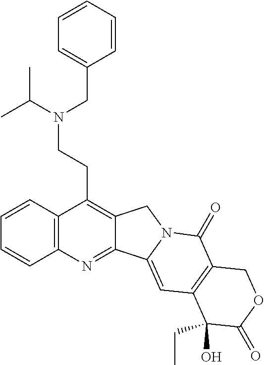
C12=C(C=CC=C1)C(CCN(C(C)C)CC1=CC=CC=C1)=C1C(=N2)C2=CC3=C(C(=O)N2C1)COC(=O)C3(O)CC
